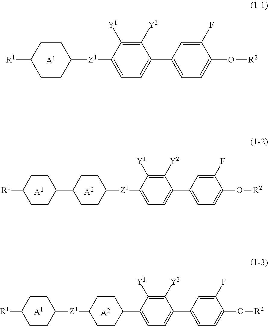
C1CC([Z1]C2=CC=C(C3=CC=C(O[R2])C(F)=C3)C([Y2])=C2[Y1])CCC1[R1].[A1].[A1].C1CC(C2CCC([Z1]C3=CC=C(C4=CC=C(O[R2])C(F)=C4)C([Y2])=C3[Y1])CC2)CCC1[R1].[A2].C1CC([Z1]C2CCC(C3=CC=C(C4=CC=C(O[R2])C(F)=C4)C([Y2])=C3[Y1])CC2)CCC1[R1].[A1].[A2]
